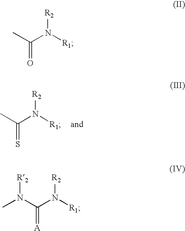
CC(N([R1])[R2])=S.CC(N([R1])[R2])=O.N(C(N([R1])[R2])=[A])(C)[R2]
